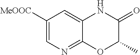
C1([MeOOC])=CN=C2C(=C1)NC(=O)C(C)O2
